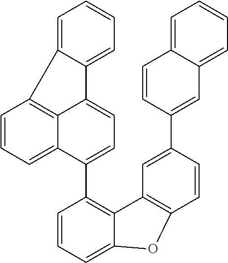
C1=CC=C2C(=C1C1=CC=C3C4=C(C=CC=C14)C1=CC=CC=C31)C1=C(C=CC(C3=CC4=CC=CC=C4C=C3)=C1)O2
